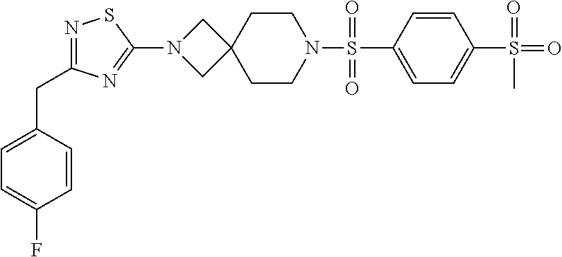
C1=C(S(N2CCC3(CC2)CN(C2=NC(CC4=CC=C(F)C=C4)=NS2)C3)(=O)=O)C=CC(S(=O)(=O)C)=C1
